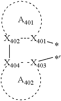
[X404]([X402][X401]C)[X403]C.[A401].[A402]
